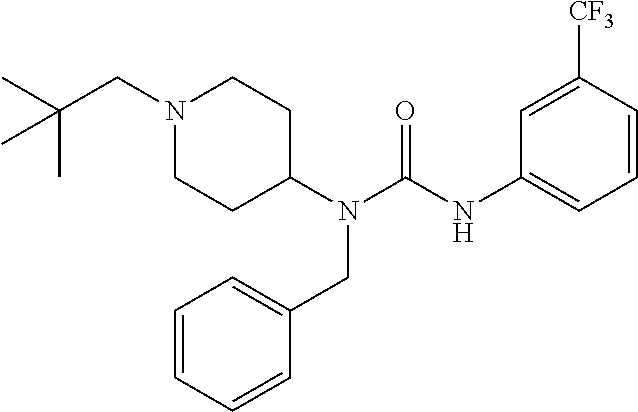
N1(CC(C)(C)C)CCC(N(CC2=CC=CC=C2)C(=O)NC2=CC=CC([CF3])=C2)CC1
